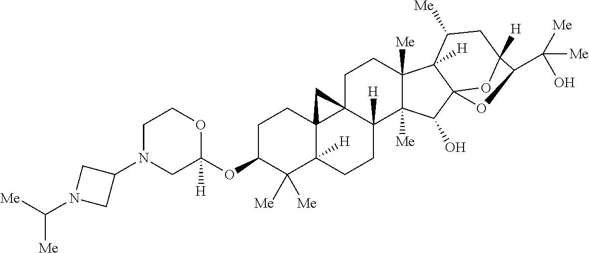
O(C1C([Me])([Me])C2([H])C3(CC1)C1(C([H])(CC2)C2([Me])C([Me])(CC1)C1([H])C4(C2O)OC([H])(CC1[Me])C(C([Me])([Me])O)O4)C3)C1([H])OCCN(C2CN(C([Me])[Me])C2)C1
